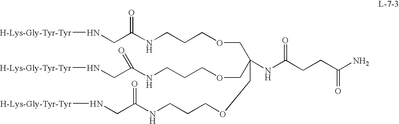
C(COCCCNC(CN[H-Lys-Gly-Tyr-Tyr])=O)(COCCCNC(CN[H-Lys-Gly-Tyr-Tyr])=O)(COCCCNC(CN[H-Lys-Gly-Tyr-Tyr])=O)NC(CCC(N)=O)=O
